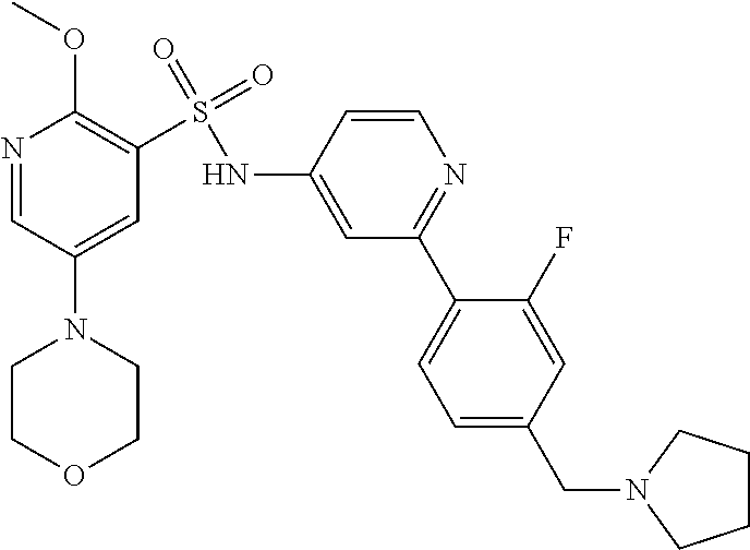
N1=CC(N2CCOCC2)=CC(S(=O)(NC2=CC(C3=CC=C(CN4CCCC4)C=C3F)=NC=C2)=O)=C1OC
